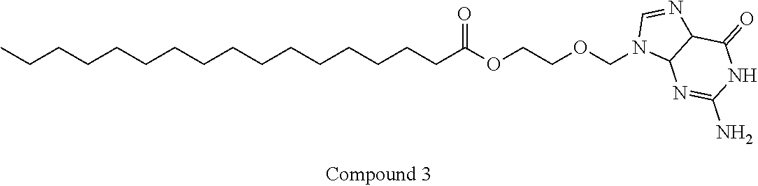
CCCCCCCCCCCCCCCCC(OCCOCN1C2C(N=C1)C(=O)NC(N)=N2)=O
